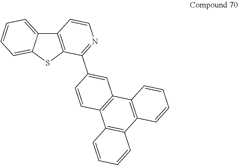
C12=C(SC3=CC=CC=C13)C(C1=CC3=C(C=C1)C1=C(C4=C3C=CC=C4)C=CC=C1)=NC=C2
